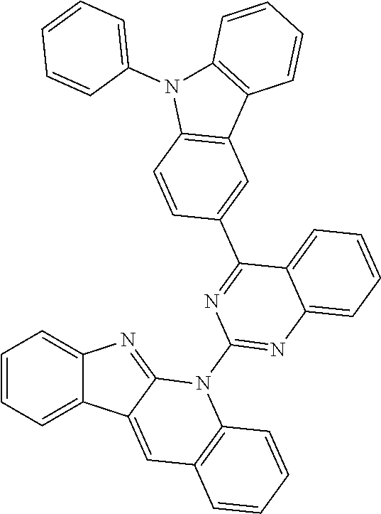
C1=CC=C2C(=C1)N=C1C2=CC2=C(N1C1=NC3=CC=CC=C3C(C3=CC4=C(C=C3)N(C3=CC=CC=C3)C3=C4C=CC=C3)=N1)C=CC=C2
